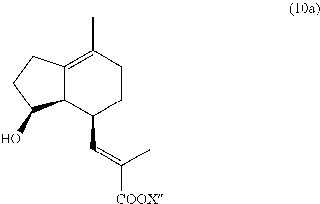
C12=C(C)CCC(C=C([COOX])C)C1C(O)CC2
